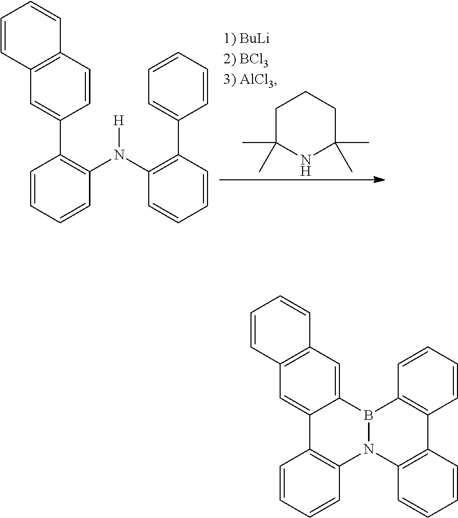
C1C(C)(C)NC(C)(C)CC1.C1(C2=C(N(C3=C(C4=CC=CC=C4)C=CC=C3)[H])C=CC=C2)=CC2=C(C=C1)C=CC=C2.C12=CC3=C(C=C1B1N(C4=C2C=CC=C4)C2=C(C=CC=C2)C2=C1C=CC=C2)C=CC=C3
